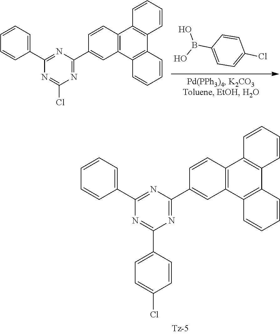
C1=CC(Cl)=CC=C1B(O)O.C1=CC(C2=NC(C3=CC4=C(C=C3)C3=C(C=CC=C3)C3=C4C=CC=C3)=NC(Cl)=N2)=CC=C1.C1=CC(C2=NC(C3=CC=CC=C3)=NC(C3=CC4=C(C=C3)C3=C(C=CC=C3)C3=C4C=CC=C3)=N2)=CC=C1Cl
